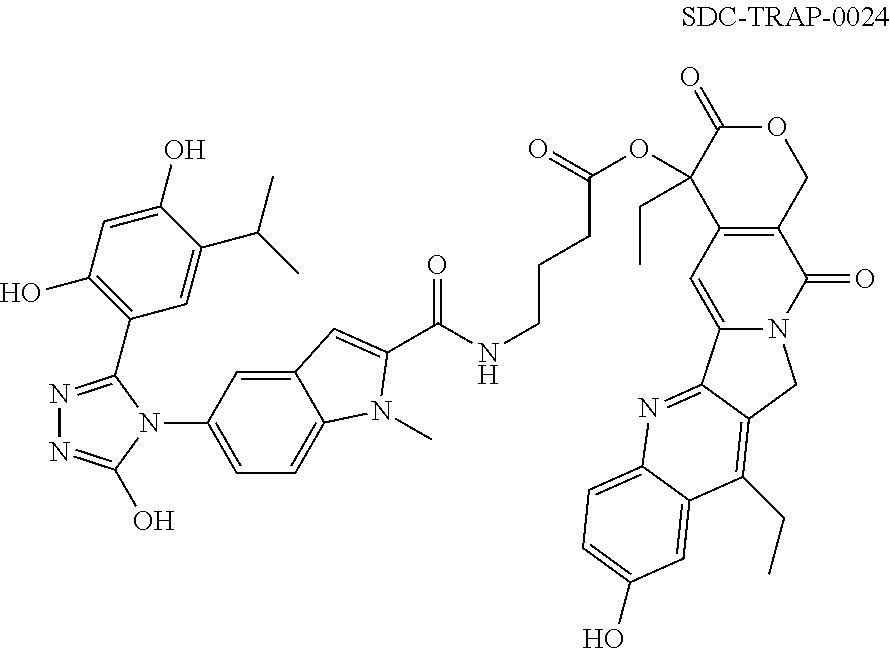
C12=C(COC(=O)C1(OC(=O)CCCNC(=O)C1=CC3=CC(N4C(C5=C(O)C=C(O)C(C(C)C)=C5)=NN=C4O)=CC=C3N1C)CC)C(=O)N1C(=C2)C2=NC3=CC=C(O)C=C3C(CC)=C2C1
